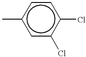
c1(C)cc(Cl)c(Cl)cc1
